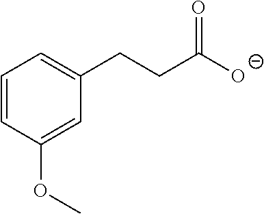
C1=CC(OC)=CC(CCC([O-])=O)=C1
